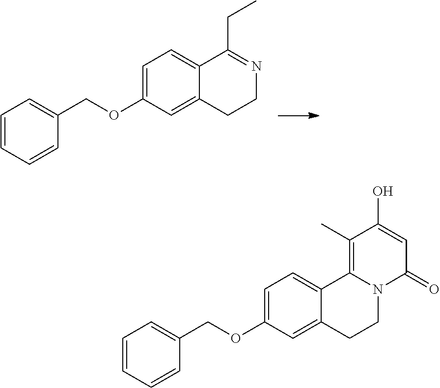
C1=CC=CC(COC2=CC=C3C(=C2)CCN=C3CC)=C1.C1=CC=CC(COC2=CC=C3C(=C2)CCN2C3=C(C)C(O)=CC2=O)=C1
